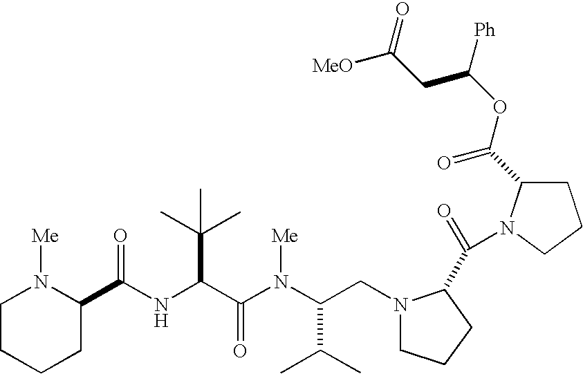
N(C(C(N(C(C(C)C)CN1CCCC1C(=O)N1C(C(OC([Ph])CC([MeO])=O)=O)CCC1)[Me])=O)C(C)(C)C)C(=O)C1N([Me])CCCC1
